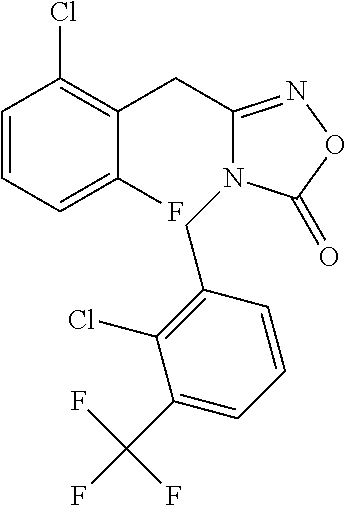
C1=CC=C(F)C(CC2=NOC(=O)N2CC2=C(Cl)C(C(F)(F)F)=CC=C2)=C1Cl
